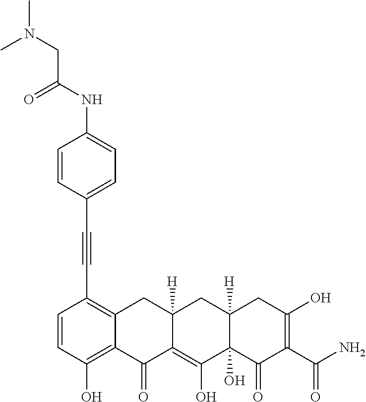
C1=CC(O)=C2C(=C1C#CC1=CC=C(NC(CN(C)C)=O)C=C1)CC1([H])C(=C(O)C3(O)C([H])(C1)CC(O)=C(C(N)=O)C3=O)C2=O
